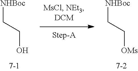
[NHBoc]CCO.[NHBoc]CC[OMs]
